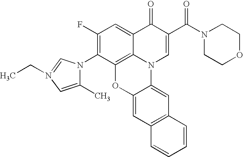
C12=C3C(=CC(F)=C1N1C(C)=CN(CC)=C1)C(=O)C(C(N1CCOCC1)=O)=CN3C1=CC3=C(C=C1O2)C=CC=C3
